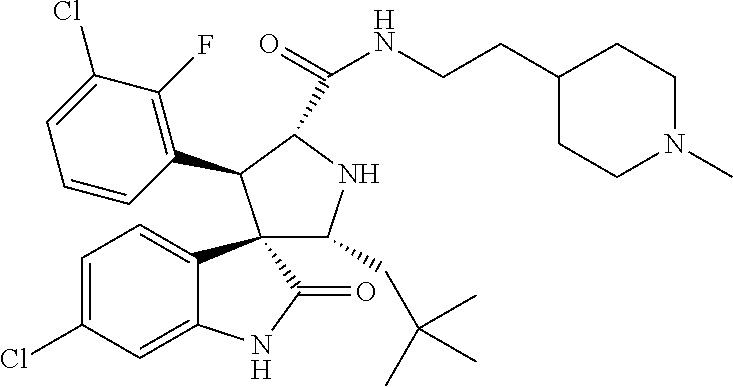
C1=C(Cl)C=C2C(=C1)C1(C(=O)N2)C(CC(C)(C)C)NC(C(=O)NCCC2CCN(C)CC2)C1C1=C(F)C(Cl)=CC=C1
